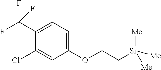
C1(C(F)(F)F)=CC=C(OCC[Si]([Me])([Me])[Me])C=C1Cl
